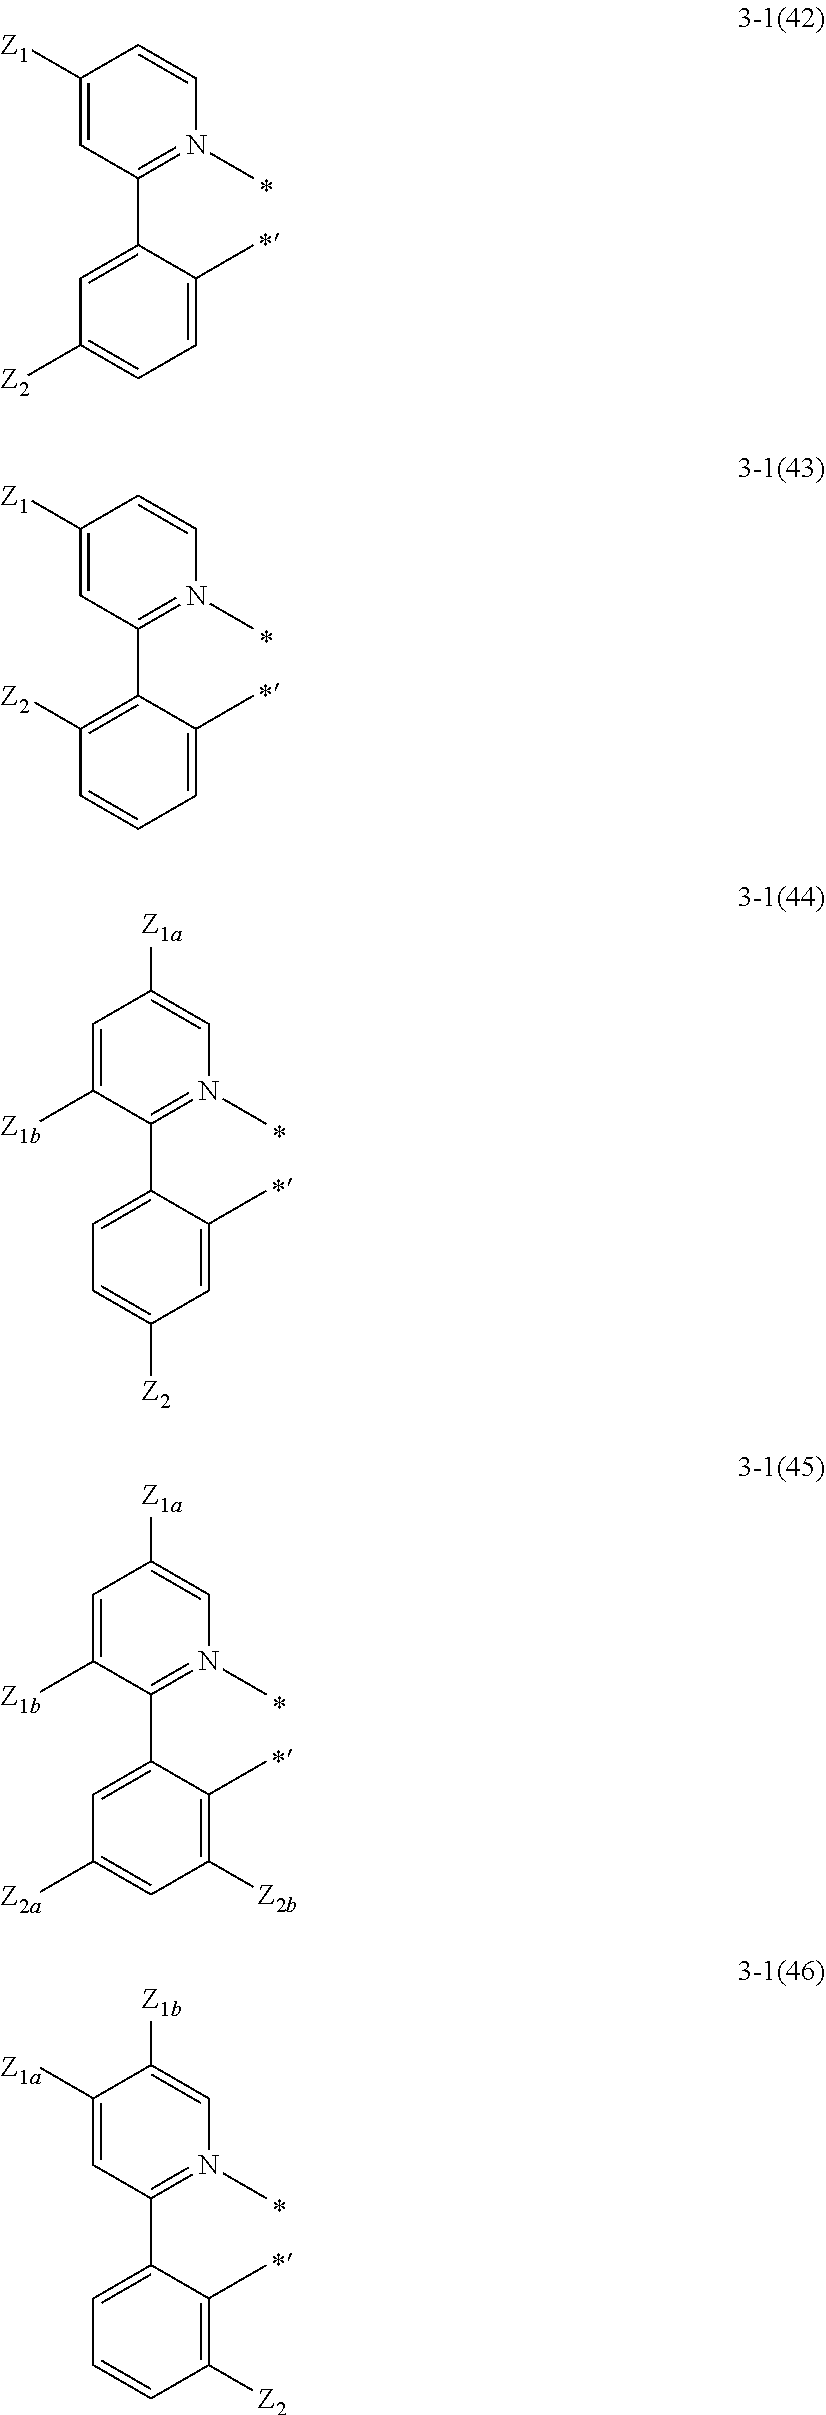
C1([Z1])=CC(C2=CC([Z2])=CC=C2C)=N(C)C=C1.C1([Z1])=CC(C2=C([Z2])C=CC=C2C)=N(C)C=C1.C1=C([Z1b])C(C2=CC=C([Z2])C=C2C)=N(C)C=C1[Z1a].C1=C([Z1b])C(C2=CC([Z2a])=CC([Z2b])=C2C)=N(C)C=C1[Z1a].C1([Z1a])=CC(C2=CC=CC([Z2])=C2C)=N(C)C=C1[Z1b]
